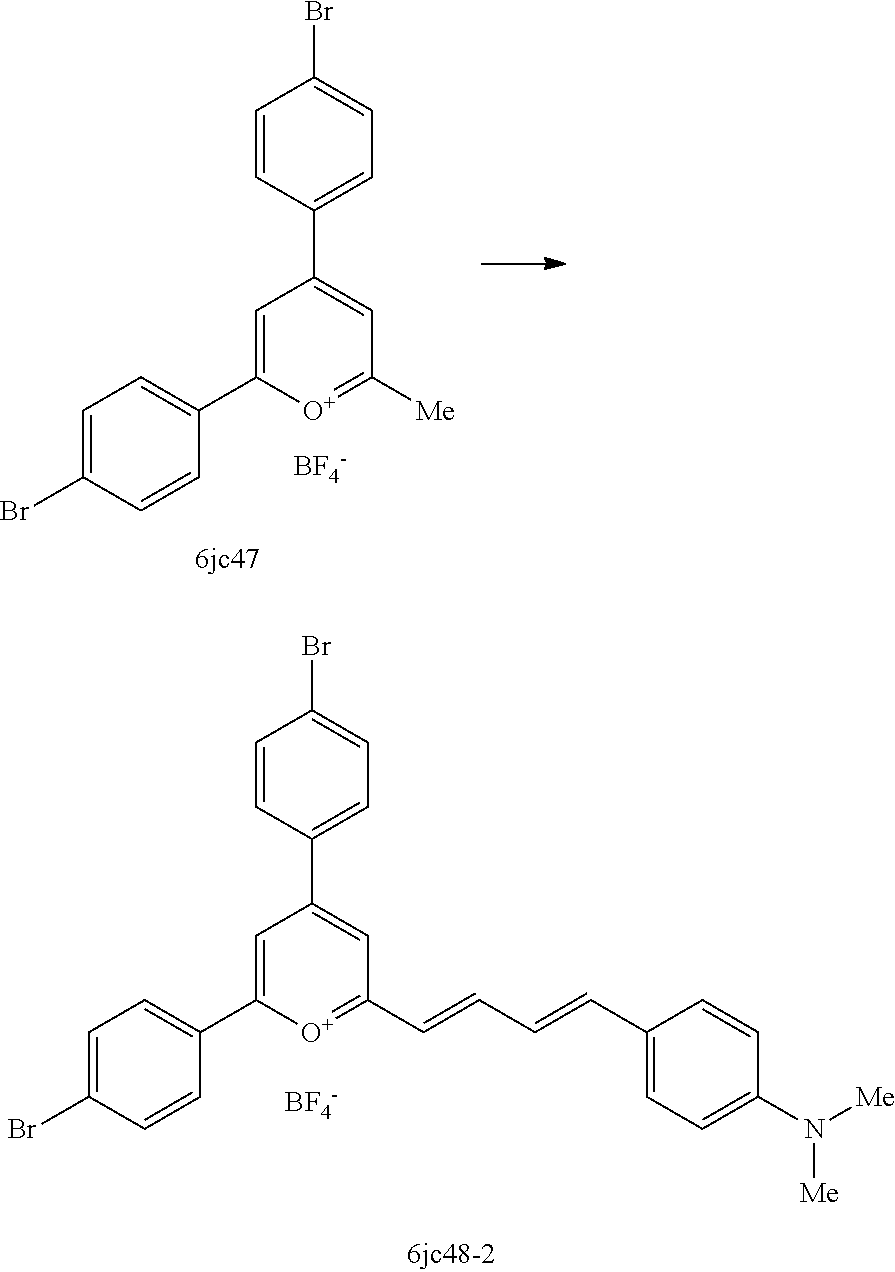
C1=C(Br)C=CC(C2=CC(C3=CC=C(Br)C=C3)=CC([Me])=[O+]2)=C1.[BF4-].C1=C(Br)C=CC(C2=CC(C3=CC=C(Br)C=C3)=CC(C=CC=CC3=CC=C(N([Me])[Me])C=C3)=[O+]2)=C1.[BF4-]
